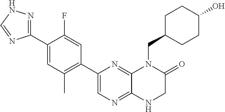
C12=NC=C(C3=C(C)C=C(C4=NNC=N4)C(F)=C3)N=C1N(CC1CCC(O)CC1)C(=O)CN2
